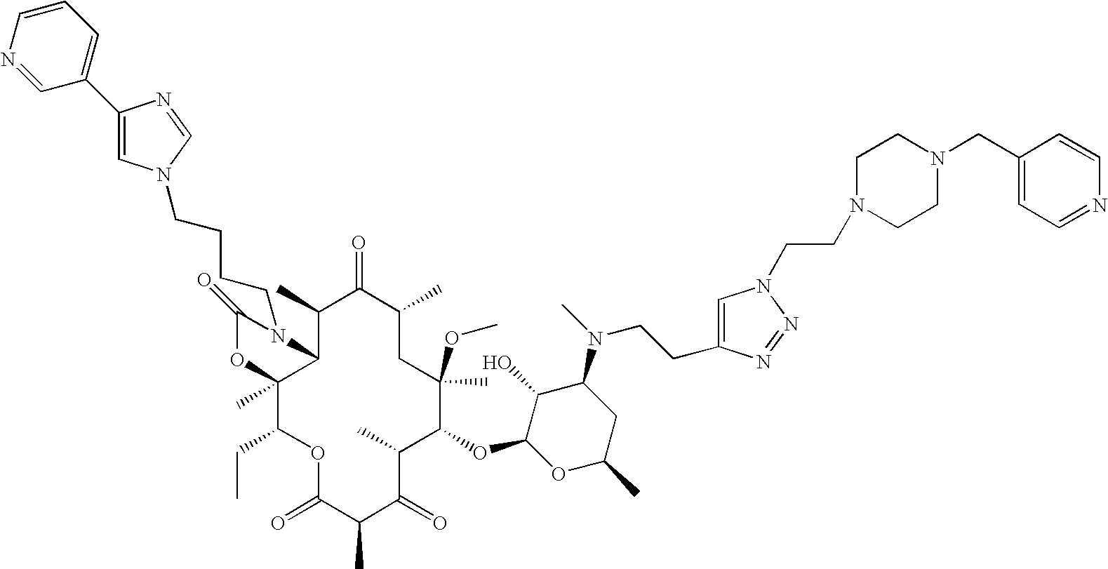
C1(C)C2C(C)(C(CC)OC(=O)C(C)C(=O)C(C)C(OC3OC(C)CC(N(C)CCC4=CN(CCN5CCN(CC6=CC=NC=C6)CC5)N=N4)C3O)C(C)(OC)CC(C)C1=O)OC(=O)N2CCCCN1C=C(C2=CC=CN=C2)N=C1
